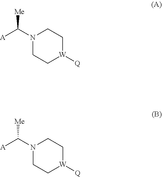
N1(C([A])[Me])CC[W]([Q])CC1.N1(C([A])[Me])CC[W]([Q])CC1
